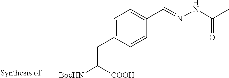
C1=C(CC([BocHN])[COOH])C=CC(C=NNC(C)=O)=C1
